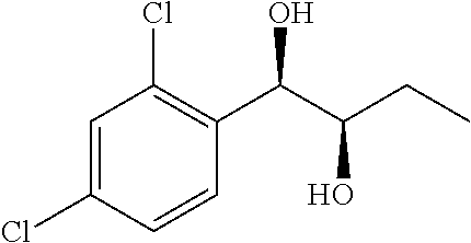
C1=C(Cl)C=CC(C(C(CC)O)O)=C1Cl
